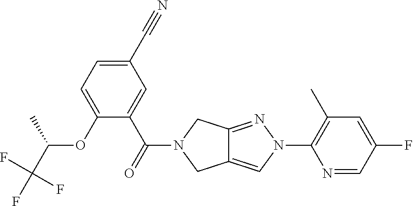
O(C1=CC=C(C#N)C=C1C(=O)N1CC2=CN(C3=C(C)C=C(F)C=N3)N=C2C1)C(C(F)(F)F)C
